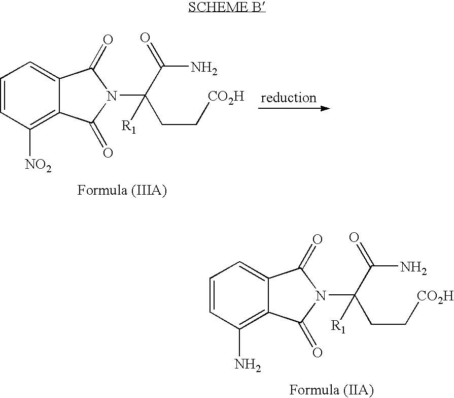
C1=CC([NO2])=C2C(=C1)C(=O)N(C([R1])(C(N)=O)CC[CO2H])C2=O.C1=CC(N)=C2C(=C1)C(=O)N(C([R1])(C(N)=O)CC[CO2H])C2=O
